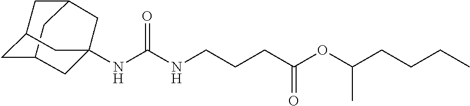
C12CC3CC(C1)CC(NC(NCCCC(OC(CCCC)C)=O)=O)(C3)C2
